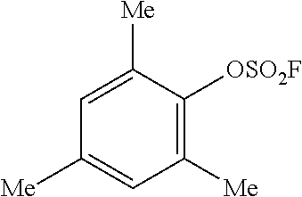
C1=C([Me])C([OSO2F])=C([Me])C=C1[Me]
